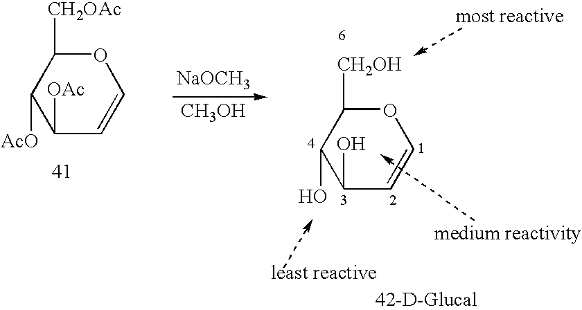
C1(O)C(O)C=COC1[CH2OH].C1([AcO])C([OAc])C=COC1[CH2OAc].[NaOCH3].[CH3OH]
